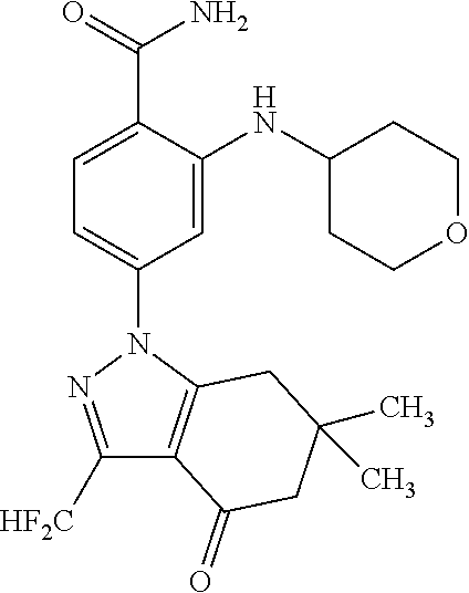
C12=C(N(C3=CC=C(C(=O)N)C(NC4CCOCC4)=C3)N=C1[HF2C])CC(C)(C)CC2=O
